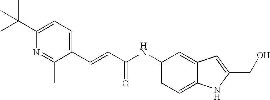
C(C1=CC=C(C(C)(C)C)N=C1C)=CC(NC1=CC=C2C(=C1)C=C(CO)N2)=O
